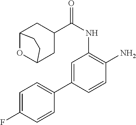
C1=C(C2=CC=C(F)C=C2)C=CC(N)=C1NC(=O)C1CC2OC(C1)CC2
